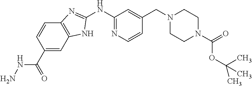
C1(NC2=NC=CC(CN3CCN(C(OC(C)(C)C)=O)CC3)=C2)=NC2=C(N1)C=C(C(=O)NN)C=C2
